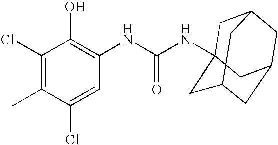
C1(Cl)=C(C)C(Cl)=CC(NC(NC23CC4CC(CC(C2)C4)C3)=O)=C1O
